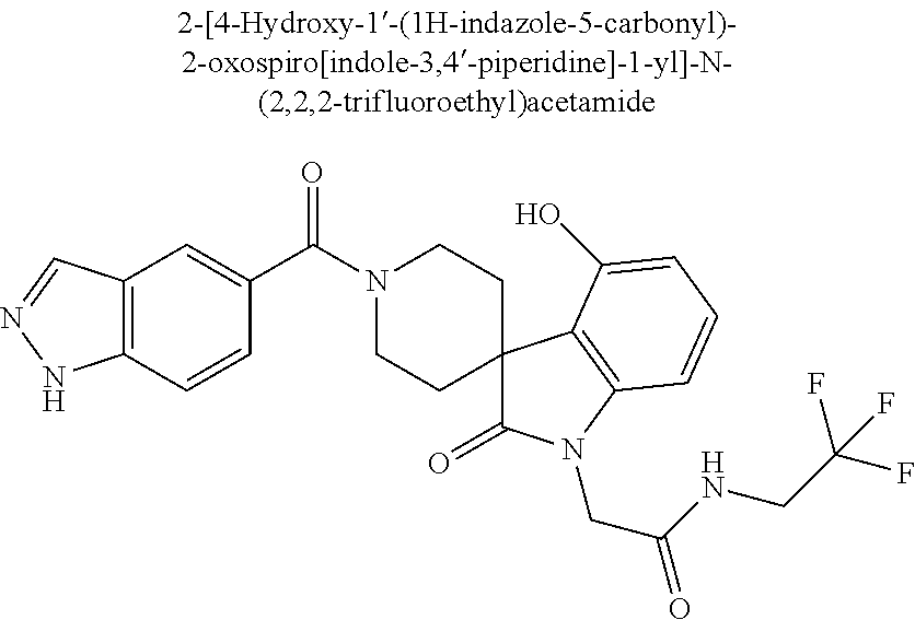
N1(C(C2=CC3=C(C=C2)NN=C3)=O)CCC2(CC1)C(=O)N(CC(NCC(F)(F)F)=O)C1=C2C(O)=CC=C1
